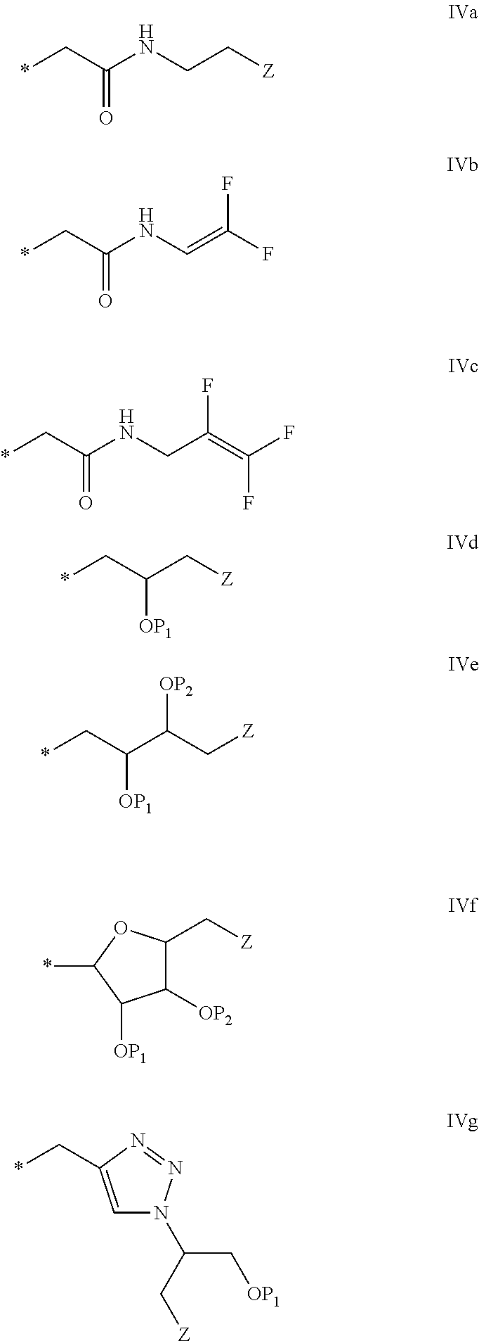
*CC(NCC[Z])=O.*CC(NC=C(F)F)=O.C(C(C[Z])[OP1])*.C(C(C(C[Z])[OP2])[OP1])*.C1=C(C*)N=NN1C(C[Z])C[OP1].C1([OP2])C(C[Z])OC(*)C1[OP1].*CC(NCC(=C(F)F)F)=O
